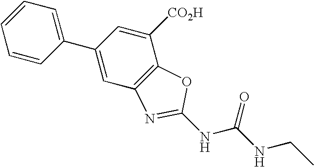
C1=CC=CC(C2=CC3=C(C([CO2H])=C2)OC(NC(NCC)=O)=N3)=C1
